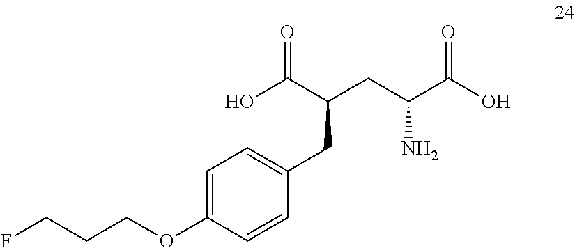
O(C1=CC=C(CC(CC(C(O)=O)N)C(O)=O)C=C1)CCCF
